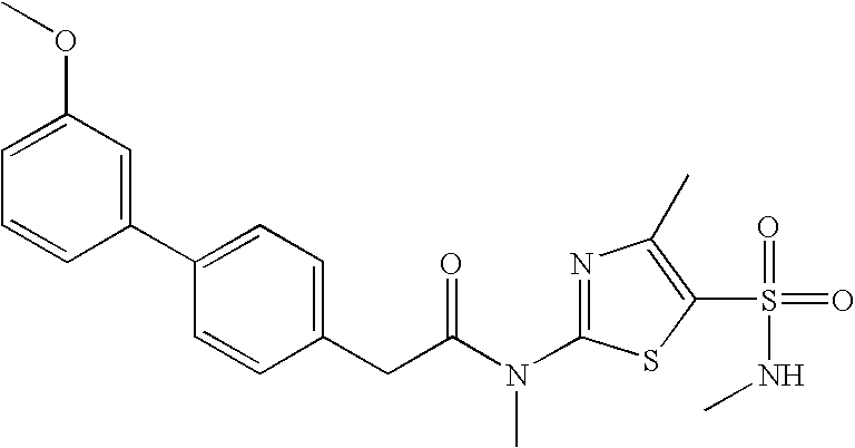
C1=C(OC)C=C(C2=CC=C(CC(N(C3=NC(C)=C(S(=O)(=O)NC)S3)C)=O)C=C2)C=C1
